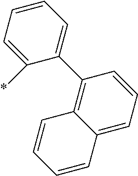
C12=CC=CC(C3=CC=CC=C3*)=C1C=CC=C2
